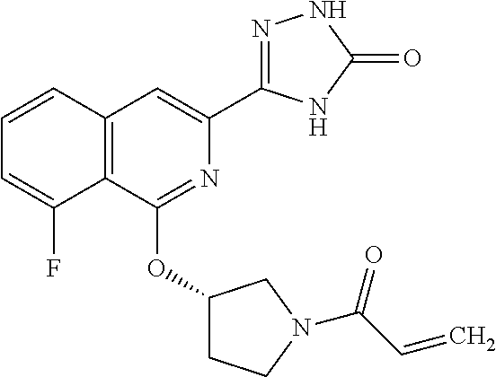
N1=C(OC2CCN(C(C=C)=O)C2)C2=C(C=C1C1=NNC(=O)N1)C=CC=C2F
